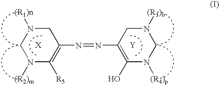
[Y].N1([(R2)m])C([R5])=C(N=NC2=C(O)N([(R4)p])CN([(R3)o])C2)CN([(R1)n])C1
